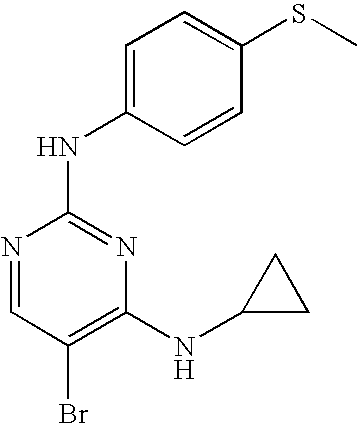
S(C1=CC=C(NC2=NC(NC3CC3)=C(Br)C=N2)C=C1)C
